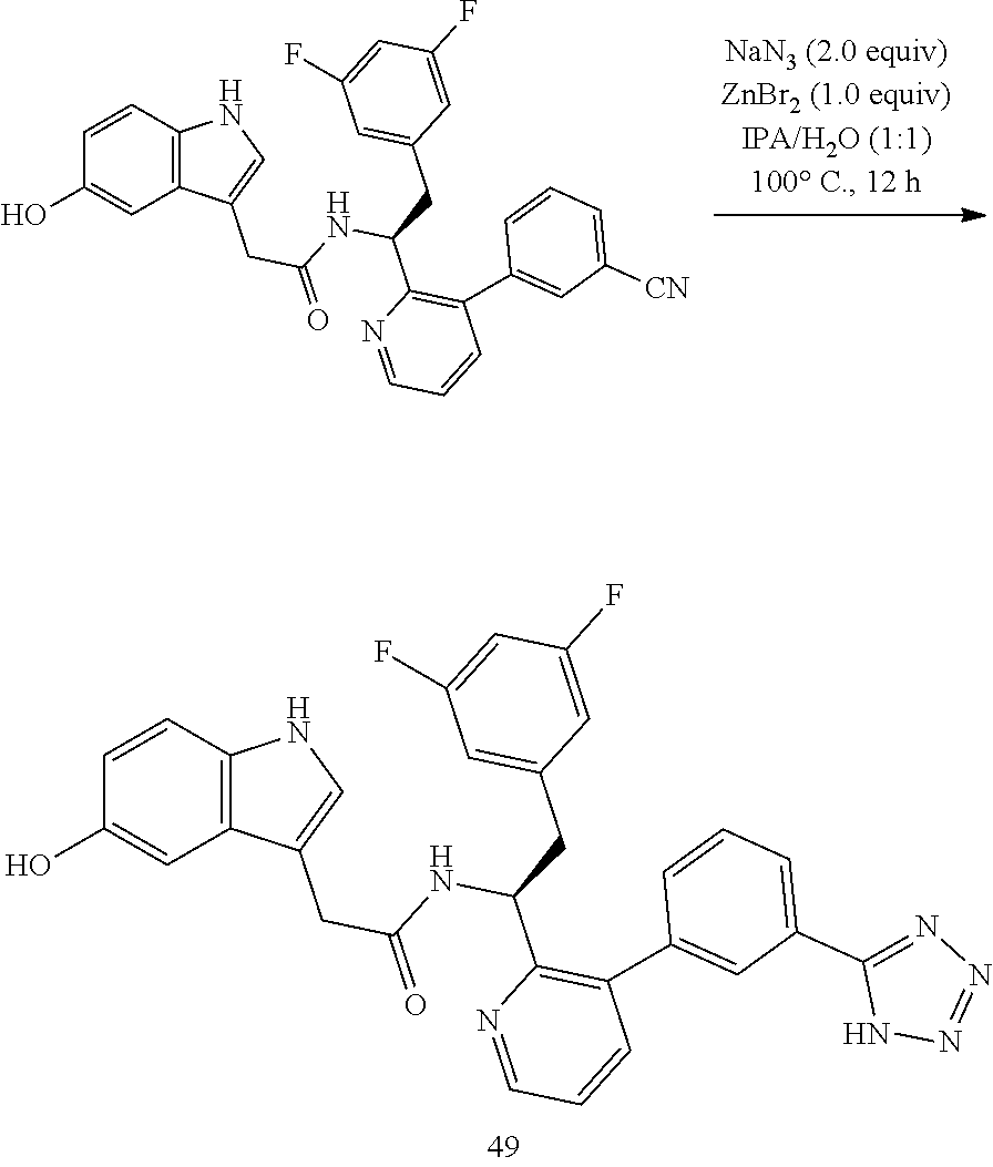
C12=C(C(CC(=O)NC(CC3=CC(F)=CC(F)=C3)C3=C(C4=CC([CN])=CC=C4)C=CC=N3)=CN1)C=C(O)C=C2.C12=C(C(CC(=O)NC(CC3=CC(F)=CC(F)=C3)C3=C(C4=CC(C5=NN=NN5)=CC=C4)C=CC=N3)=CN1)C=C(O)C=C2
